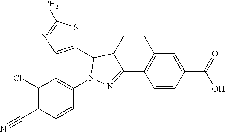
C1=CC(C(O)=O)=CC2=C1C1=NN(C3=CC(Cl)=C(C#N)C=C3)C(C3=CN=C(C)S3)C1CC2
